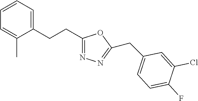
C1=CC=C(CCC2=NN=C(CC3=CC=C(F)C(Cl)=C3)O2)C(C)=C1
